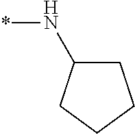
N(C1CCCC1)*
